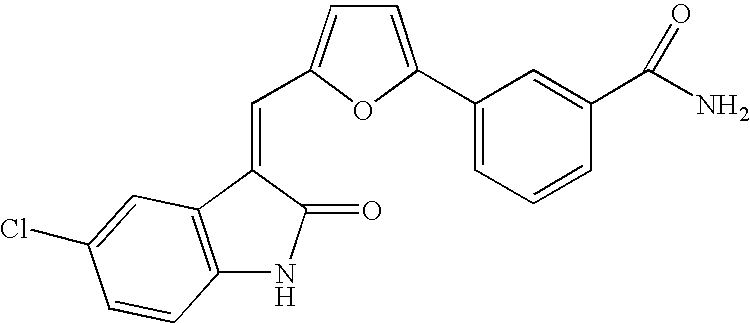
C(C1=CC=C(C2=CC=CC(C(N)=O)=C2)O1)=C1C(=O)NC2=C1C=C(Cl)C=C2
